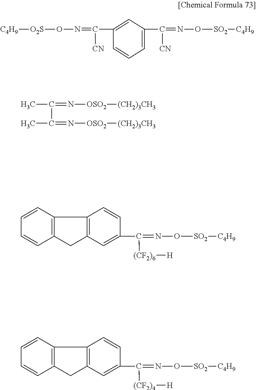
C1=C(C(=NO[O2S][C4H9])[CN])C=CC=C1C(=NO[SO2][C4H9])[CN].C(C)(=N[OSO2][(CH2)3CH3])C(=N[OSO2][(CH2)3CH3])C.C12=C(C=CC=C1)C1=C(C2)C=C(C(=NO[SO2][C4H9])[(CF2)6][H])C=C1.C12=C(C=CC=C1)C1=C(C2)C=C(C(=NO[SO2][C4H9])[(CF2)4][H])C=C1
